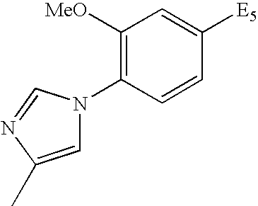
C1=C(C)N=CN1C1=C([MeO])C=C([E5])C=C1
